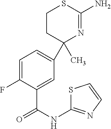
C1(F)=CC=C(C2(C)N=C(N)SCC2)C=C1C(NC1=NC=CS1)=O
